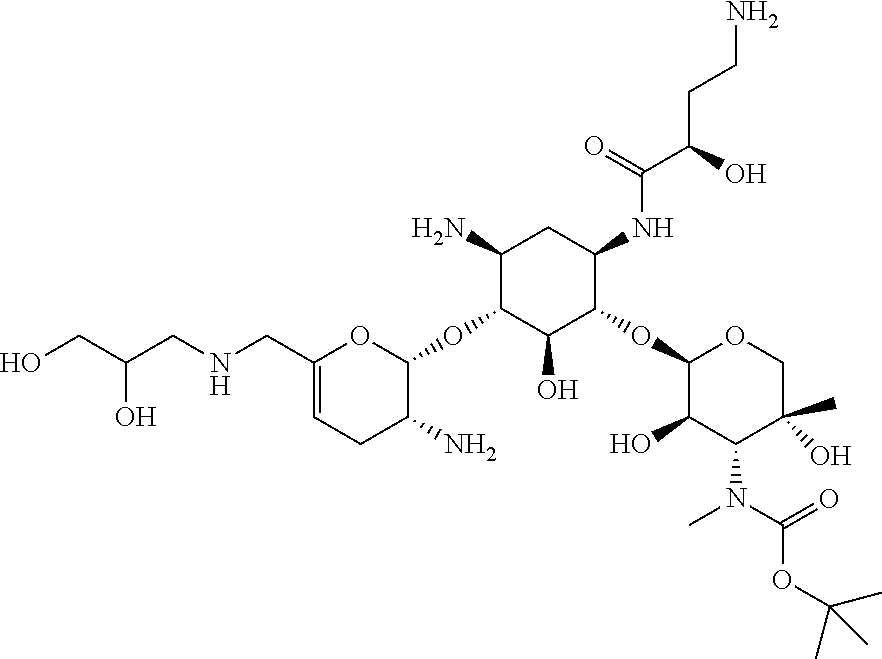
C1(N)C(OC2OC(CNCC(CO)O)=CCC2N)C(O)C(OC2C(O)C(N(C(OC(C)(C)C)=O)C)C(C)(O)CO2)C(NC(C(CCN)O)=O)C1
